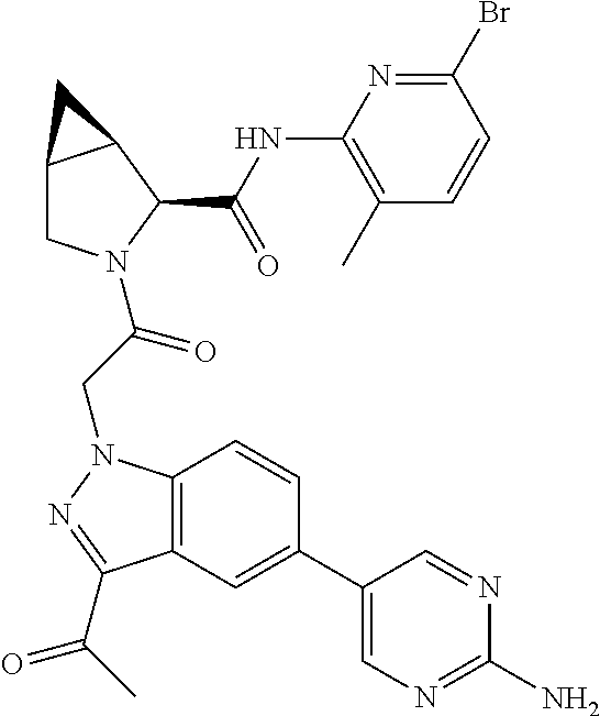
C12=C(N(CC(=O)N3CC4C(C3C(NC3=C(C)C=CC(Br)=N3)=O)C4)N=C1C(=O)C)C=CC(C1=CN=C(N)N=C1)=C2
